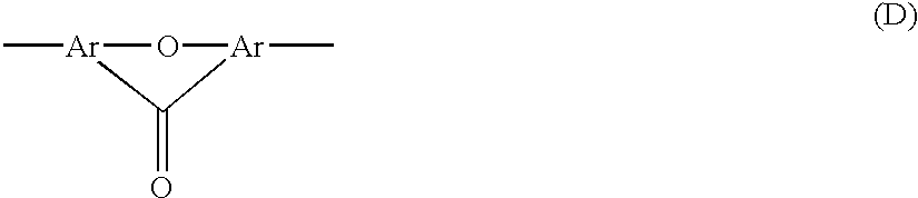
C[Ar]1O[Ar](C)C1=O
